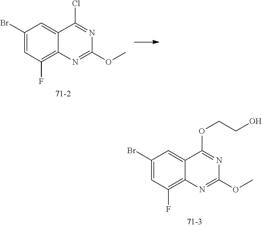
ClC1=NC(OC)=NC2=C(F)C=C(Br)C=C12.C(OC1=NC(OC)=NC2=C(F)C=C(Br)C=C12)CO
